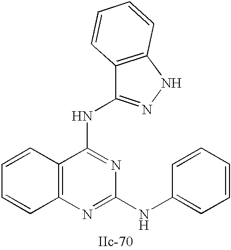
C12=C(N=C(NC3=CC=CC=C3)N=C1NC1=NNC3=C1C=CC=C3)C=CC=C2
